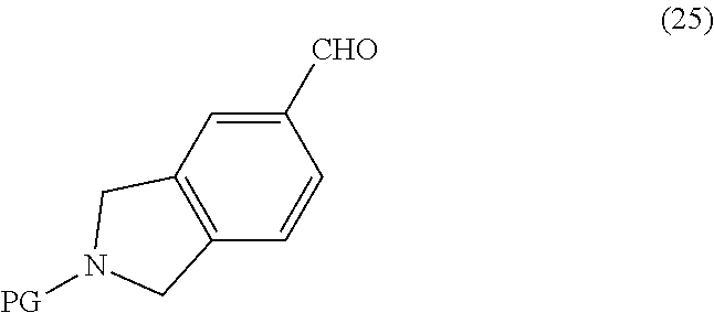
C12=C(C=CC([CHO])=C1)CN([PG])C2
